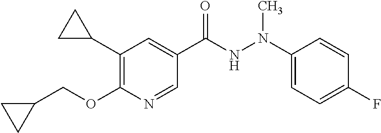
C1(C2=C(OCC3CC3)N=CC(C(=O)NN(C3=CC=C(F)C=C3)C)=C2)CC1
